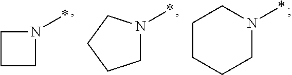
C1CCCN(*)C1.C1N(*)CCC1.C1CCN1*
